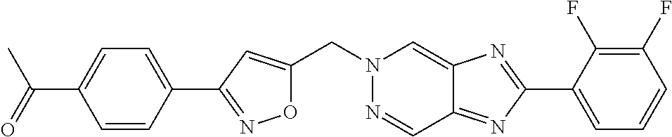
C(N1N=CC2=NC(C3=CC=CC(F)=C3F)=NC2=C1)C1=CC(C2=CC=C(C(C)=O)C=C2)=NO1
